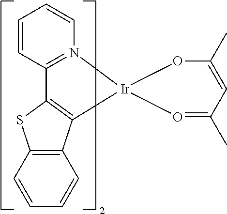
C12=C(C=CC=C1)C1=C(S2)C2=N(C=CC=C2)[Ir]12O=C(C)C=C(C)O2
